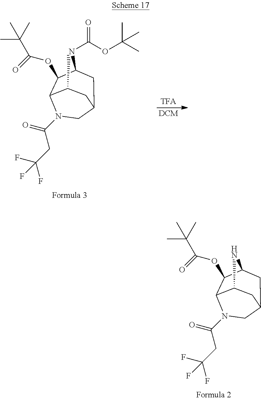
C1(N)C2C(OC(=O)C(C)(C)C)C(C)CC(C1)CN2C(CC(F)(F)F)=O.C1(C)C2C(OC(=O)C(C)(C)C)C(NC(OC(C)(C)C)=O)CC(C1)CN2C(CC(F)(F)F)=O.[DCM].[TFA]
